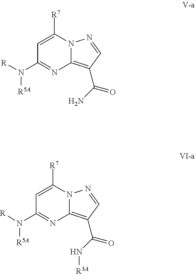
C1=C([R7])N2C(=C(C(N)=O)C=N2)N=C1N([R])[R5A].C1=C([R7])N2C(=C(C(N[R3A])=O)C=N2)N=C1N([R5A])[R]
